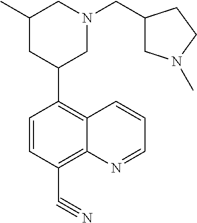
C1(C2CN(CC3CN(C)CC3)CC(C)C2)=C2C(=C(C#N)C=C1)N=CC=C2
